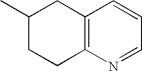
C12=C(N=CC=C1)CCC(C)C2
